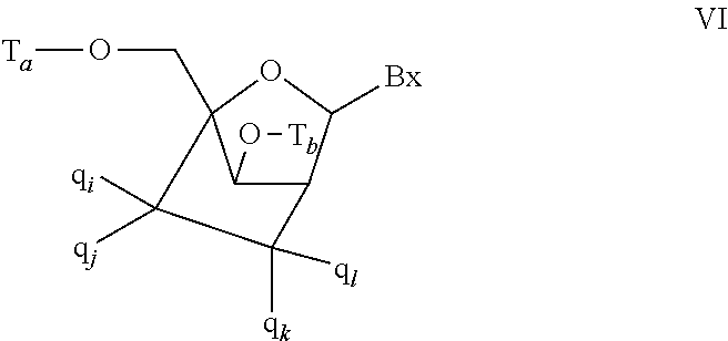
O1C2(CO[Ta])C(O[Tb])C(C1[Bx])C([ql])([qk])C2([qj])[qi]
